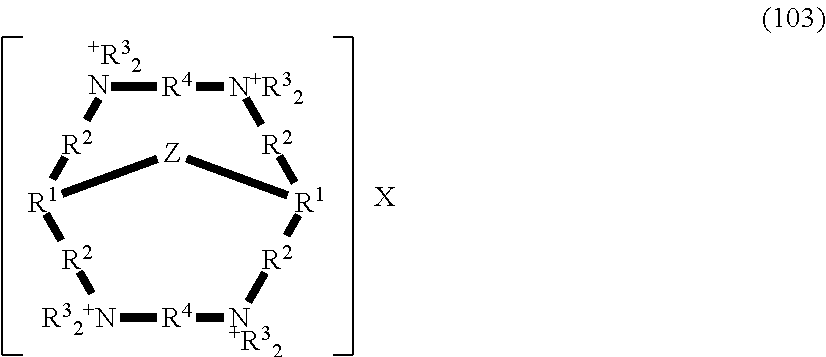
[+R32N]1[R4][N+R32][R2][R1]2[R2][N+R32][R4][R32+N][R2][R1]([R2]1)[Z]2.[X]
